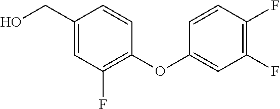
C1(OC2=CC(F)=C(F)C=C2)=C(F)C=C(CO)C=C1
